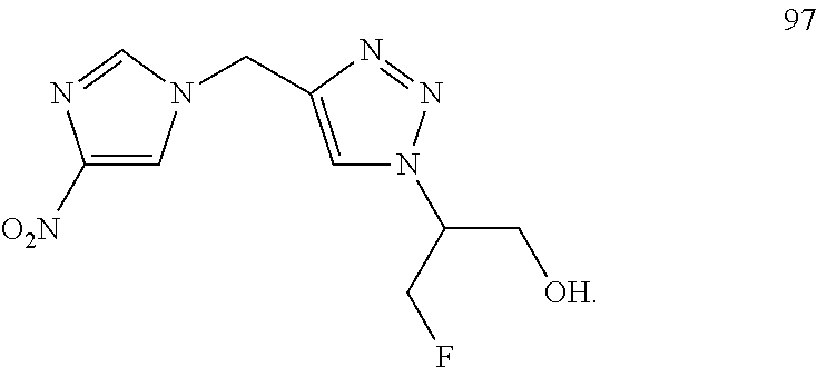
C1([O2N])=CN(CC2=CN(C(CF)C[OH])N=N2)C=N1
